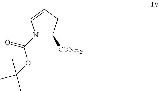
N1(C(=O)OC(C)(C)C)C([CONH2])CC=C1
